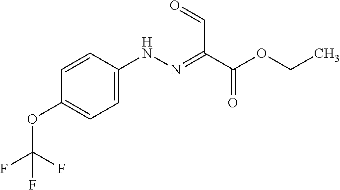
C1=CC(OC(F)(F)F)=CC=C1NN=C(C(OCC)=O)C=O
